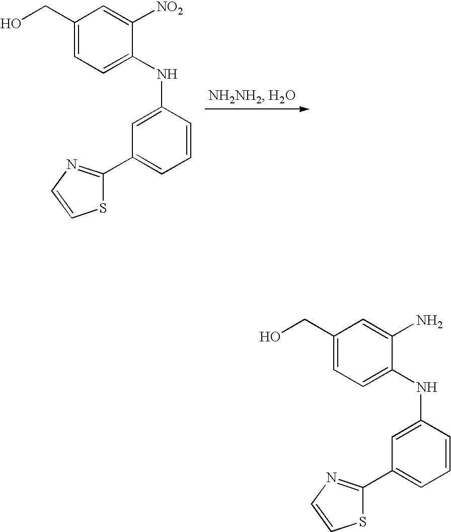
C1(CO)=CC=C(NC2=CC(C3=NC=CS3)=CC=C2)C([NO2])=C1.C1(CO)=CC=C(NC2=CC(C3=NC=CS3)=CC=C2)C(N)=C1
